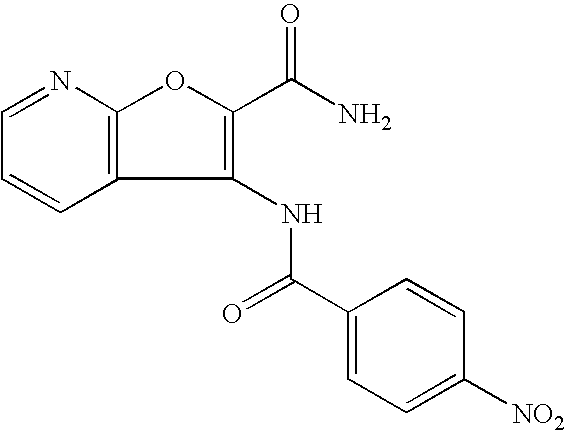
C1=CC=NC2=C1C(NC(C1=CC=C([NO2])C=C1)=O)=C(C(N)=O)O2
